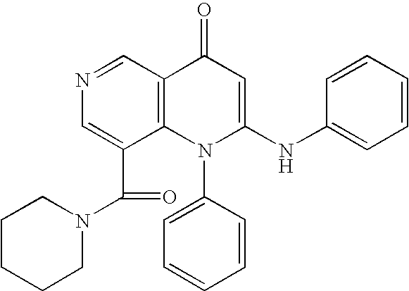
N1=CC2=C(C(C(=O)N3CCCCC3)=C1)N(C1=CC=CC=C1)C(NC1=CC=CC=C1)=CC2=O
